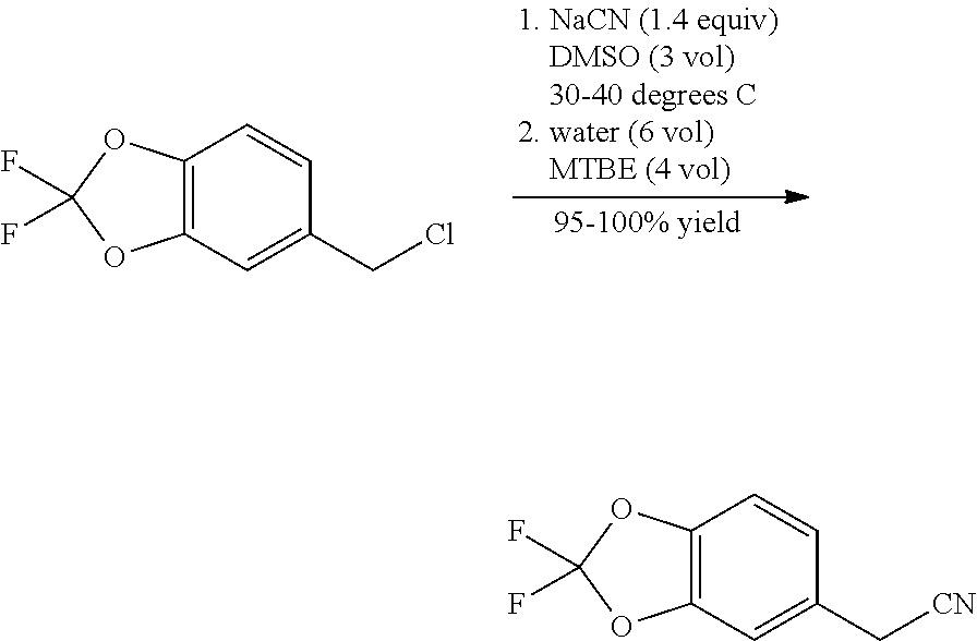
C12=C(OC(F)(F)O1)C=CC(CCl)=C2.C12=C(OC(F)(F)O1)C=CC(C[CN])=C2
